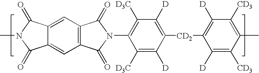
C1([D])=C([CD2]C2=C([D])C([CD3])=C(C)C([CD3])=C2[D])C([D])=C([D3C])C(N2C(=O)C3=C(C=C4C(=C3)C(=O)N(C)C4=O)C2=O)=C1[D3C]
